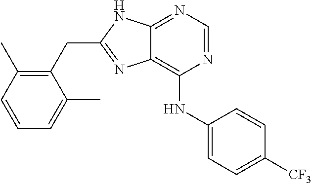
C1(CC2=NC3=C(NC4=CC=C([CF3])C=C4)N=CN=C3N2)=C(C)C=CC=C1C
